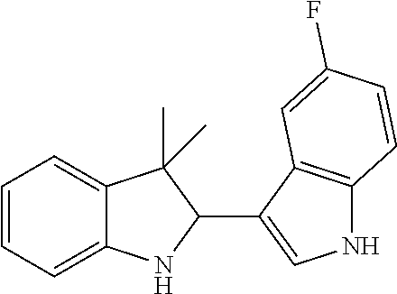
C1=CC=C2C(=C1)C(C)(C)C(C1=CNC3=C1C=C(F)C=C3)N2
